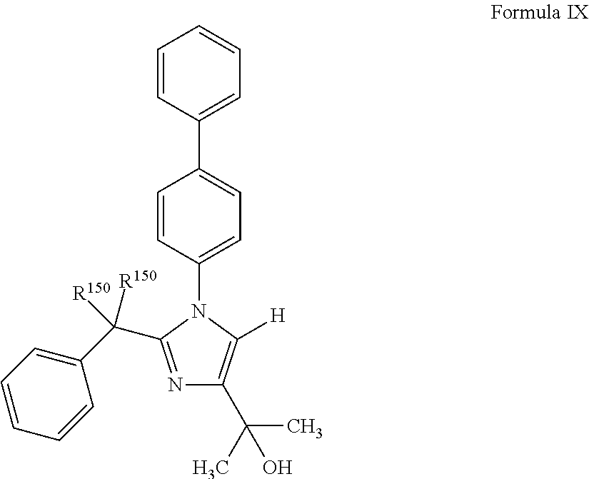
C(C1=C([H])N(C2=CC=C(C3=CC=CC=C3)C=C2)C(C(C2=CC=CC=C2)([R150])[R150])=N1)(C)(C)O
